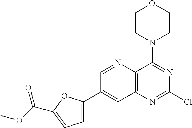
C1=NC2=C(C=C1C1=CC=C(C(=O)OC)O1)N=C(Cl)N=C2N1CCOCC1
